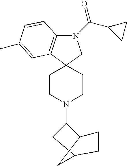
N1(C(C2CC2)=O)C2=C(C3(C1)CCN(C1CC4CC1CC4)CC3)C=C(C)C=C2
